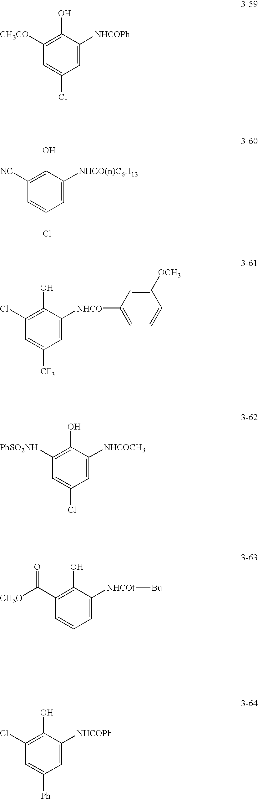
C1=C([NHCOPh])C(O)=C([CH3CO])C=C1Cl.C1=C([NHCO(n)C6H13])C(O)=C([NC])C=C1Cl.C1=C([NHCO]C2=CC=CC([OCH3])=C2)C(O)=C(Cl)C=C1[CF3].C1=C([NHCOCH3])C(O)=C([PhSO2NH])C=C1Cl.C1=C([NHCOt][Bu])C(O)=C(C([CH3O])=O)C=C1.C1=C([NHCOPh])C(O)=C(Cl)C=C1[Ph]
